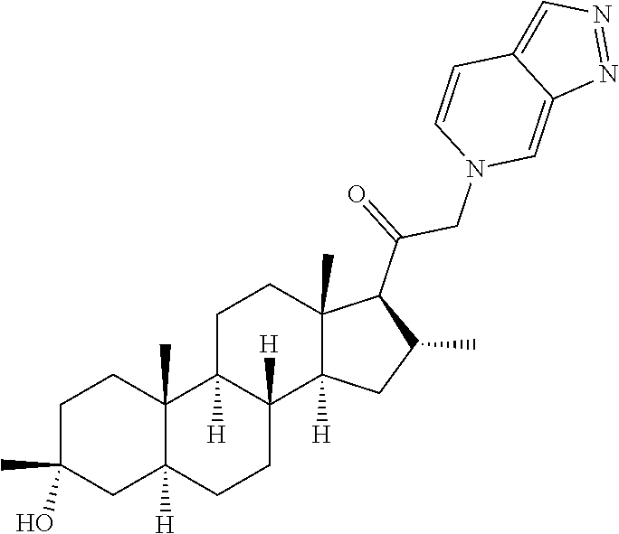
C1C(C)(O)CC2([H])C(C)(C1)C1([H])C([H])(CC2)C2([H])C(C)(CC1)C(C(CN1C=C3C(=CN=N3)C=C1)=O)C(C)C2
